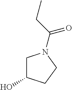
C1C(O)CCN1C(CC)=O
